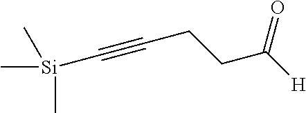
C[Si](C)(C)C#CCCC([H])=O
